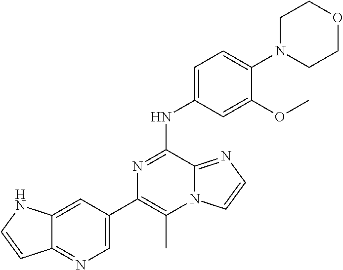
C1(C2=CN=C3C(=C2)NC=C3)=C(C)N2C(=NC=C2)C(NC2=CC=C(N3CCOCC3)C(OC)=C2)=N1
